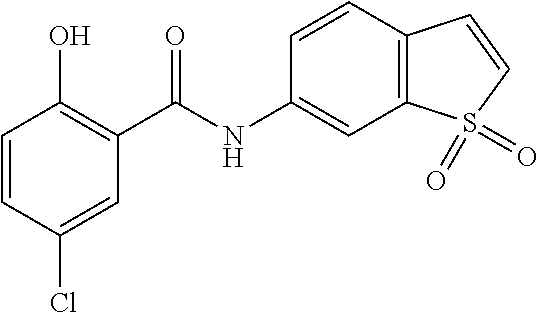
C1=CC(Cl)=CC(C(NC2=CC3=C(C=C2)C=CS3(=O)=O)=O)=C1O
